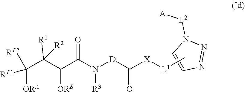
N1=NN([L2][A])C=C1.C(C(C(C(N([D]C([X][L1]C)=O)[R3])=O)[ORB])([R1])[R2])([RT1])([ORA])[RT2]
